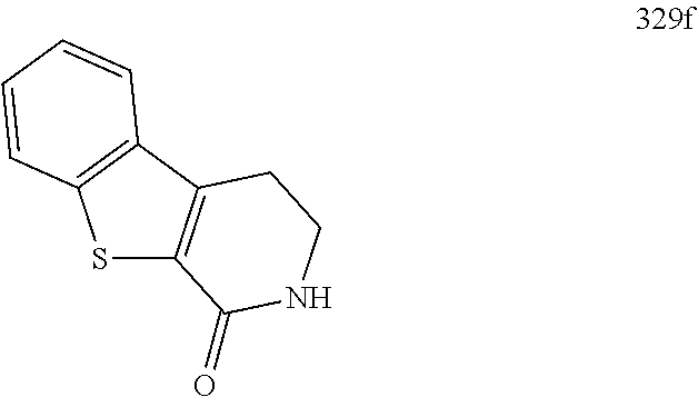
S1C2=C(C3=C1C=CC=C3)CCNC2=O
